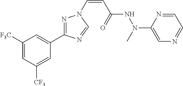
C1([F3C])=CC([CF3])=CC(C2=NN(C=CC(NN(C3=CN=CC=N3)C)=O)C=N2)=C1
